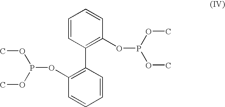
C1=CC(C2=C(OP(OC)OC)C=CC=C2)=C(OP(OC)OC)C=C1
